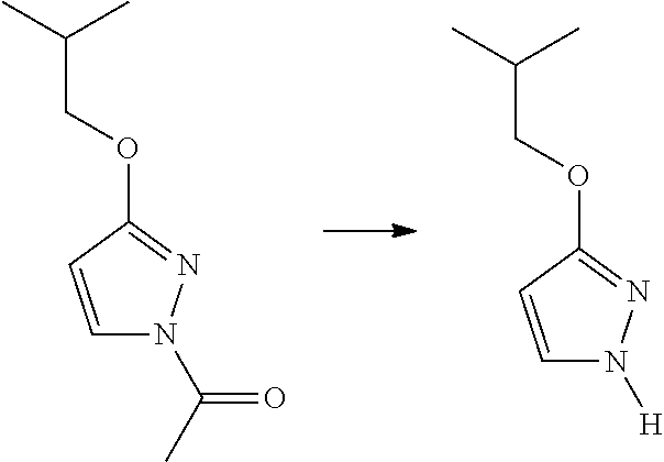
C(C(C)C)OC1=NN(C(C)=O)C=C1.C(C(C)C)OC1=NN([H])C=C1
